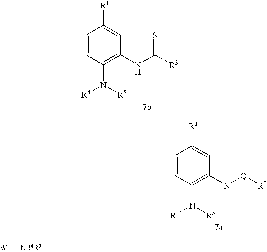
C1=CC(N([R5])[R4])=C(NC([R3])=S)C=C1[R1].C1=CC(N([R5])[R4])=C(N[Q][R3])C=C1[R1]
